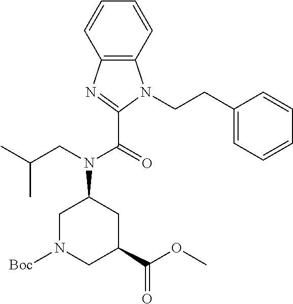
C12=C(N=C(C(=O)N(CC(C)C)C3CN([Boc])CC(C(OC)=O)C3)N1CCC1=CC=CC=C1)C=CC=C2
